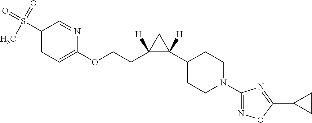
C1(S(=O)(=O)C)=CC=C(OCCC2([H])C([H])(C3CCN(C4=NOC(C5CC5)=N4)CC3)C2)N=C1
